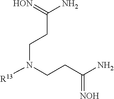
[R13]N(CCC(N)=[NOH])CCC(N)=[HON]
